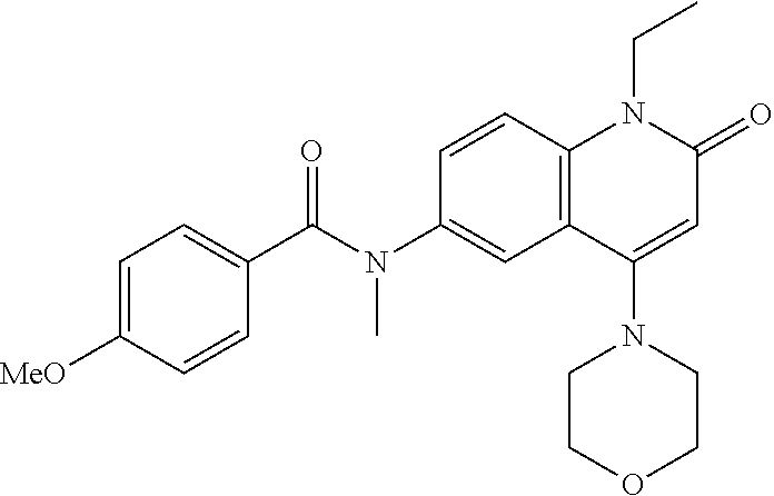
C1(C(N(C2=CC3=C(C=C2)N(CC)C(=O)C=C3N2CCOCC2)C)=O)=CC=C([MeO])C=C1
